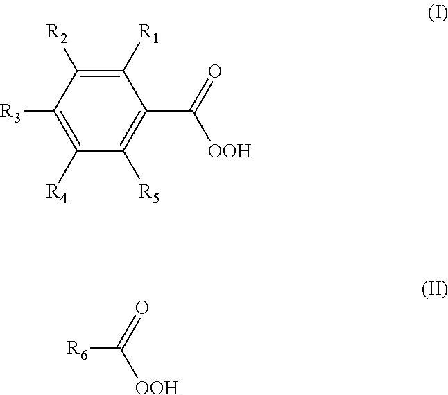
C1([R1])=C([R2])C([R3])=C([R4])C([R5])=C1C(=O)[OOH].[R6]C(=O)[OOH]
